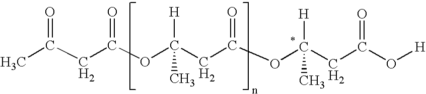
CC(CC(OC(CC(OC(CC(O[H])=O)([H])C)=O)([H])C)=O)=O
